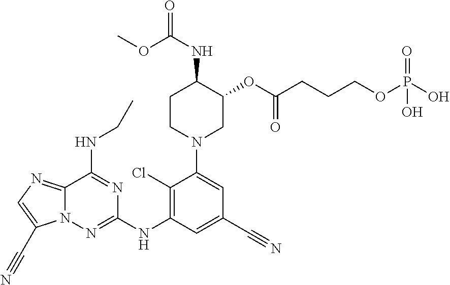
C1(C#N)=CC(NC2=NN3C(=NC=C3C#N)C(NCC)=N2)=C(Cl)C(N2CC(OC(CCCOP(O)(=O)O)=O)C(NC(=O)OC)CC2)=C1
